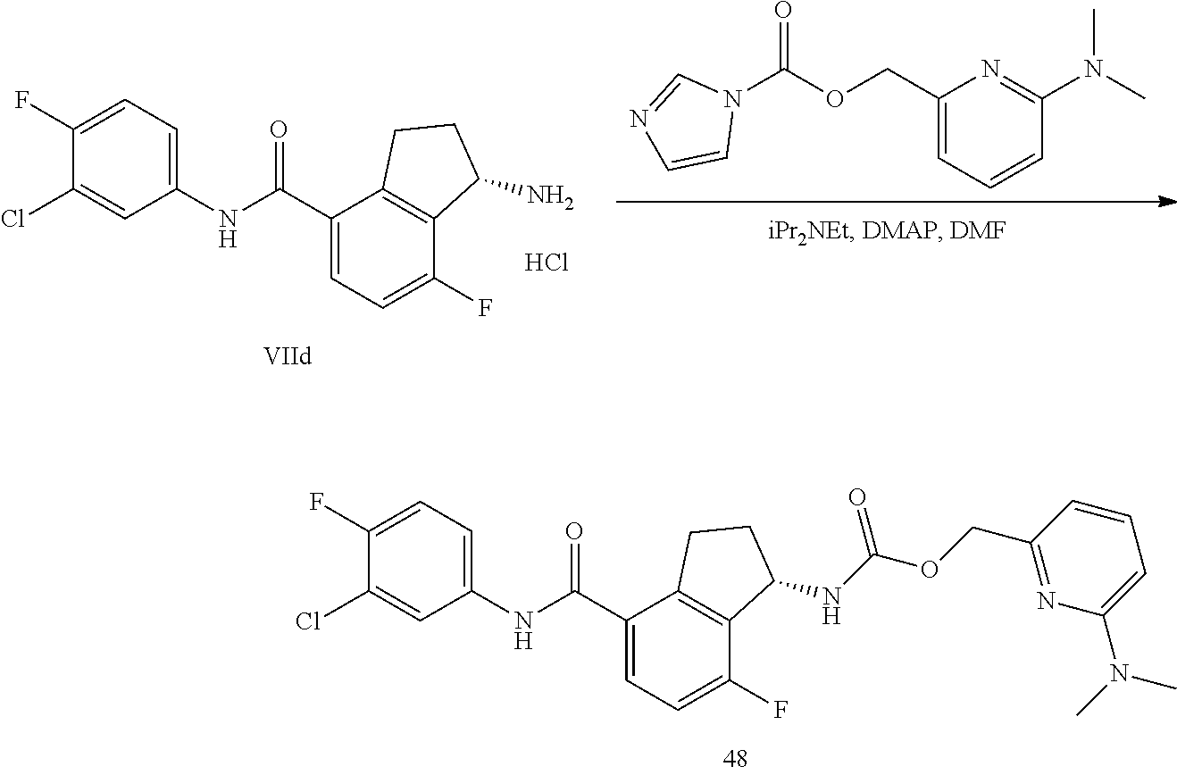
C1(Cl)=CC(NC(C2=CC=C(F)C3=C2CCC3NC(OCC2=NC(N(C)C)=CC=C2)=O)=O)=CC=C1F.C1(Cl)=CC(NC(C2=CC=C(F)C3=C2CCC3N)=O)=CC=C1F.Cl.N1(C(OCC2=CC=CC(N(C)C)=N2)=O)C=NC=C1
